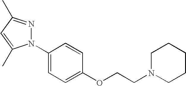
C1(N2N=C(C)C=C2C)=CC=C(OCCN2CCCCC2)C=C1
